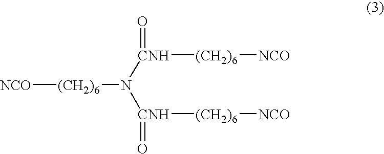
[NCO][(CH2)6]N([CNH](=O)[(CH2)6][NCO])[CNH](=O)[(CH2)6][NCO]
